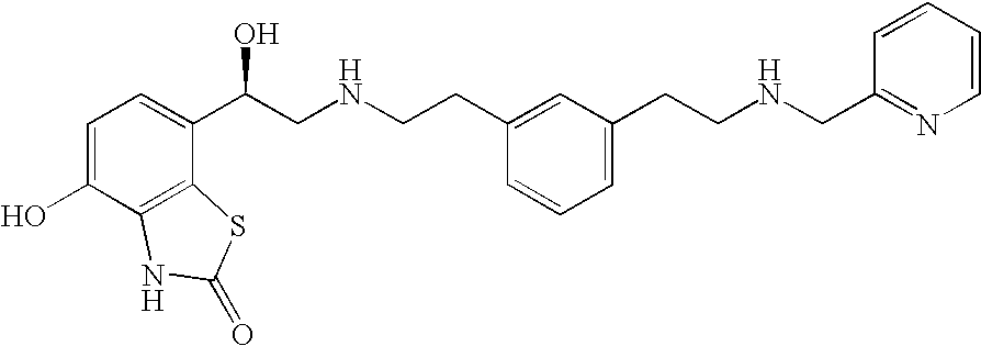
C1=C(O)C2=C(C(C(CNCCC3=CC(CCNCC4=NC=CC=C4)=CC=C3)O)=C1)SC(=O)N2
